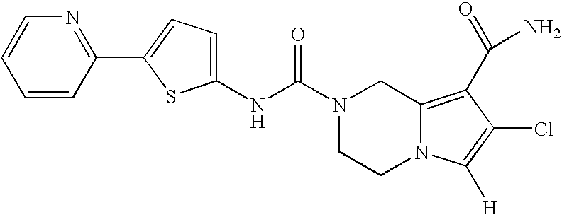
N(C(N1CCN2C(=C(C(=O)N)C(Cl)=C2[H])C1)=O)C1=CC=C(C2=NC=CC=C2)S1
